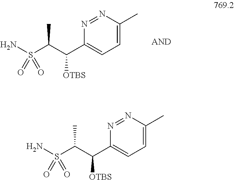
NS(C(C(C1=CC=C(C)N=N1)[OTBS])C)(=O)=O.NS(C(C(C1=CC=C(C)N=N1)[OTBS])C)(=O)=O
